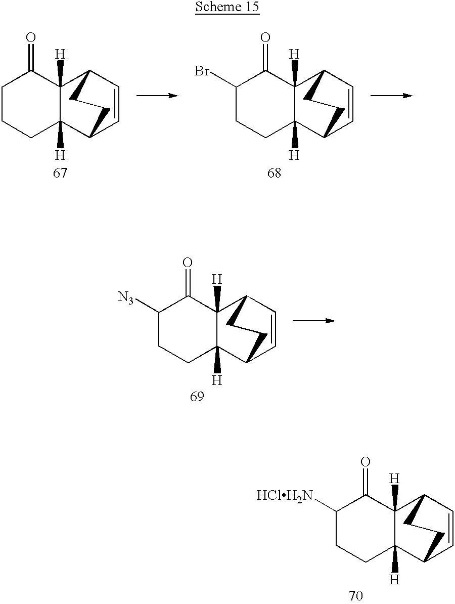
C12([H])C([H])(C3C=CC1CC3)CCCC2=O.C12([H])C([H])(C3C=CC1CC3)CCC(Br)C2=O.C12([H])C([H])(C3C=CC1CC3)CCC([N3])C2=O.C12([H])C([H])(C3C=CC1CC3)CCC([HClH2N])C2=O
